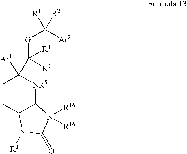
C1CC2C([NR5]C1([Ar1])C([G]C([Ar2])([R1])[R2])([R4])[R3])N([R16])([R16])C(=O)N2[R14]
